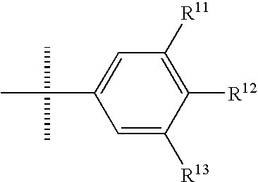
C1=C([R13])C([R12])=C([R11])C=C1C(C)(C)C
